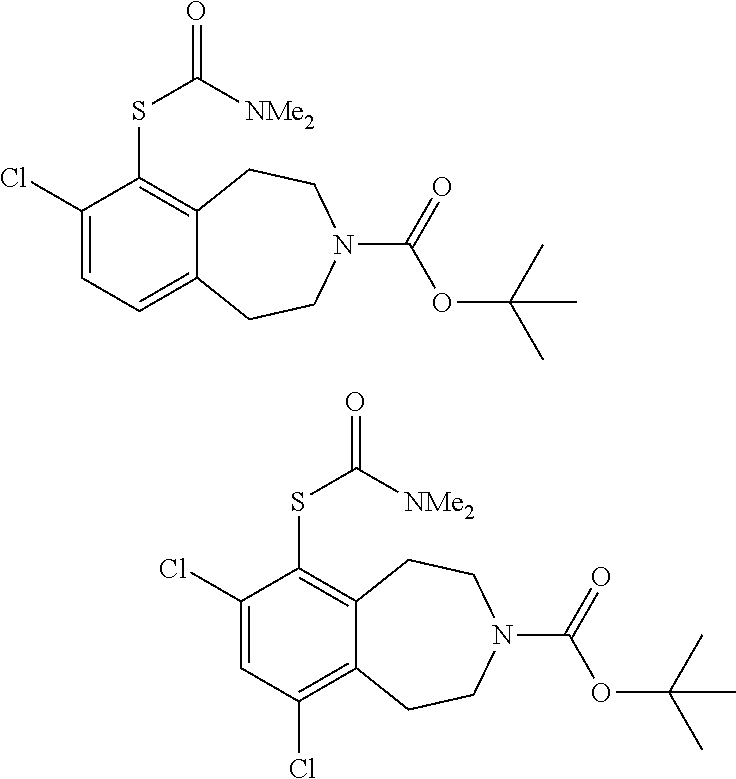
C1(Cl)=CC=C2C(=C1SC([NMe2])=O)CCN(C(=O)OC(C)(C)C)CC2.C1(Cl)=CC(Cl)=C2C(=C1SC([NMe2])=O)CCN(C(=O)OC(C)(C)C)CC2
